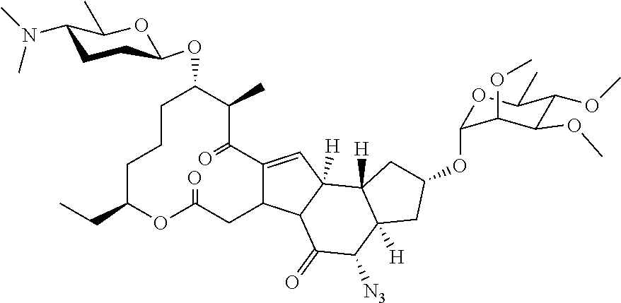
C1C(CC)OC(=O)CC2C(=CC3([H])C2C(=O)C([N3])C2([H])C3([H])CC(OC3OC(C)C(OC)C(OC)C3OC)C2)C(=O)C(C)C(OC2CCC(N(C)C)C(C)O2)CC1
